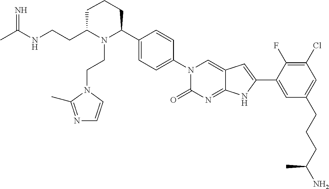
CC(NCCC1N(CCN2C(C)=NC=C2)C(C2=CC=C(N3C(=O)N=C4C(=C3)C=C(C3=CC(CCCC(N)C)=CC(Cl)=C3F)N4)C=C2)CCC1)=N
